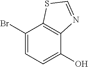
OC1=CC=C(Br)C2=C1N=CS2
